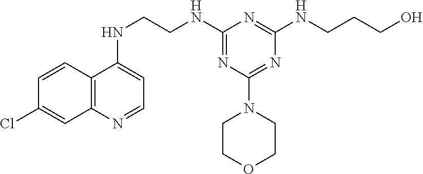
C12=C(N=CC=C1NCCNC1=NC(N3CCOCC3)=NC(NCCCO)=N1)C=C(Cl)C=C2
